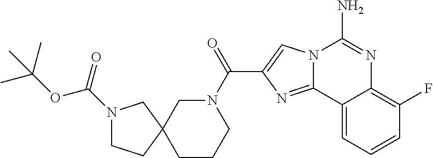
N12C(=NC(C(N3CC4(CCC3)CN(C(=O)OC(C)(C)C)CC4)=O)=C1)C1=CC=CC(F)=C1N=C2N
